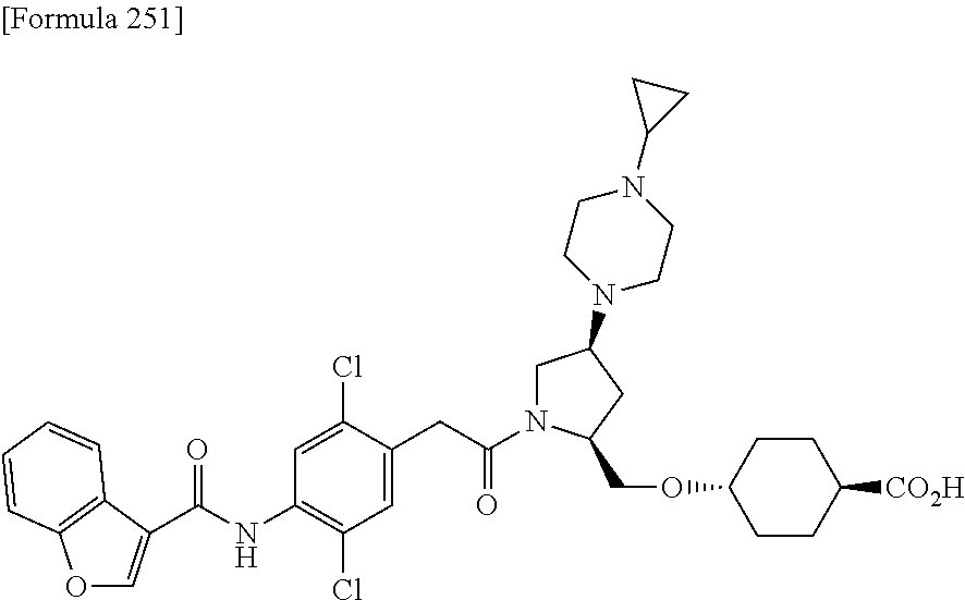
C(NC1=C(Cl)C=C(CC(N2CC(N3CCN(C4CC4)CC3)CC2COC2CCC([CO2H])CC2)=O)C(Cl)=C1)(=O)C1=COC2=C1C=CC=C2
